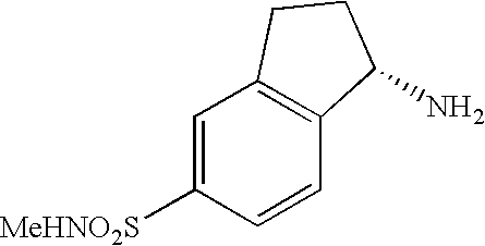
C1=C([MeHNO2S])C=CC2=C1CCC2N
